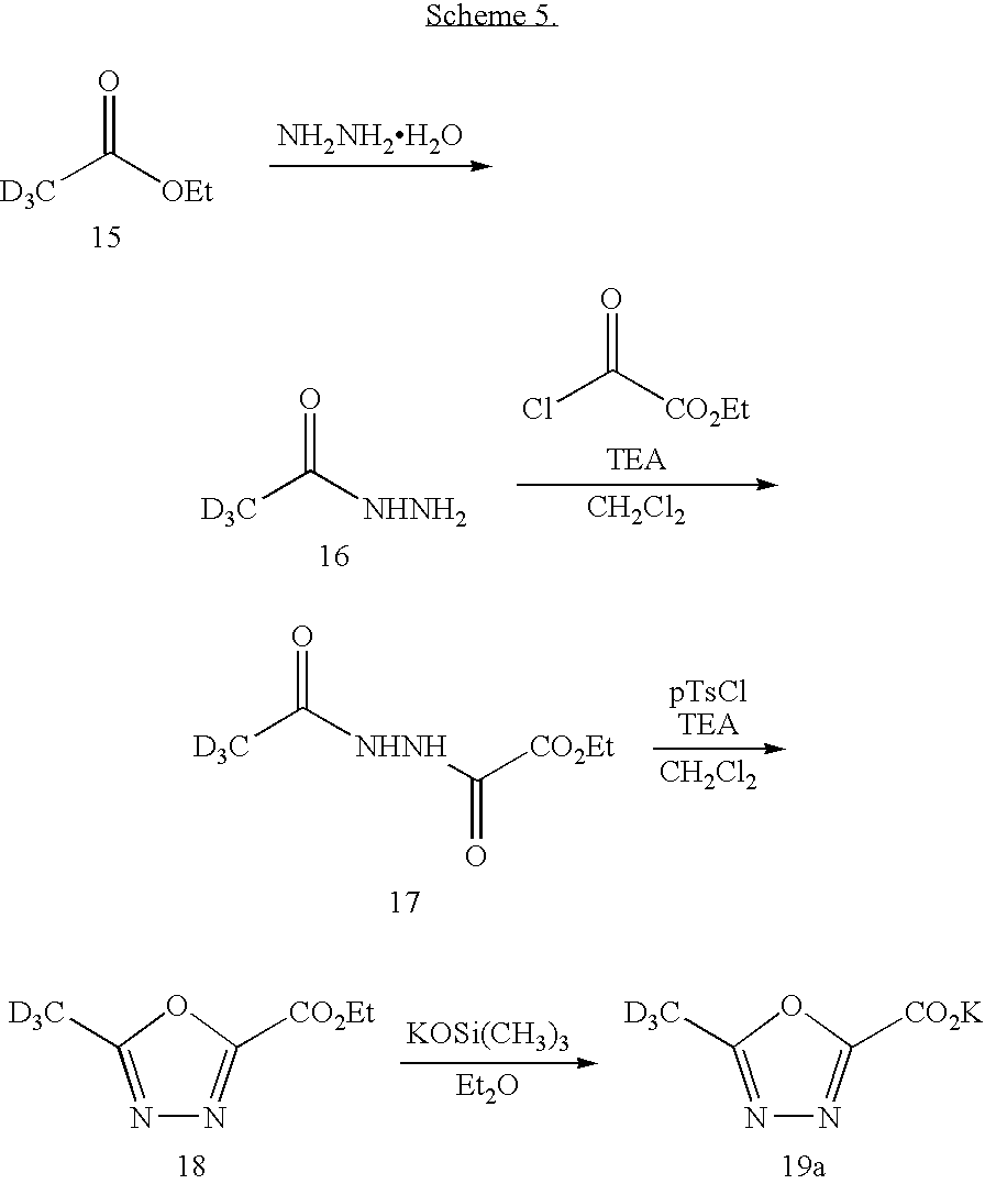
[NH2NH2H2O].[D3C]C([OEt])=O.[pTsClTEA].[CH2Cl2].[D3C]C([NHNH]C([CO2Et])=O)=O.N1=C([D3C])OC([CO2Et])=N1.[Et2O].[KOSi(CH3)3].N1=C([D3C])OC([CO2K])=N1.[TEA].ClC([CO2Et])=O.[D3C]C([NHNH2])=O.[CH2Cl2]
